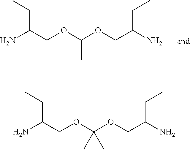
NC(COC(OCC(N)CC)C)CC.NC(COC(OCC([NH2])CC)(C)C)CC
